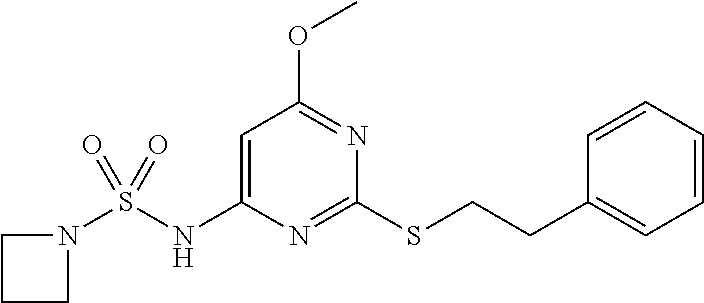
C1(SCCC2=CC=CC=C2)=NC(NS(N2CCC2)(=O)=O)=CC(OC)=N1
